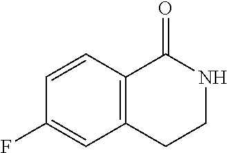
C1=CC2=C(C=C1F)CCNC2=O
